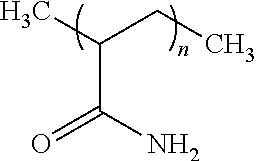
CC(CC)C(N)=O
